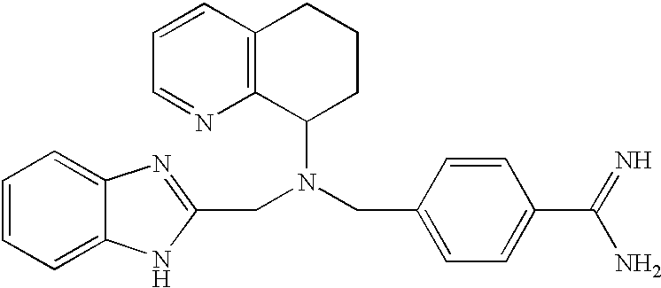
C12=C(C=CC=N1)CCCC2N(CC1=NC2=CC=CC=C2N1)CC1=CC=C(C(=N)N)C=C1
